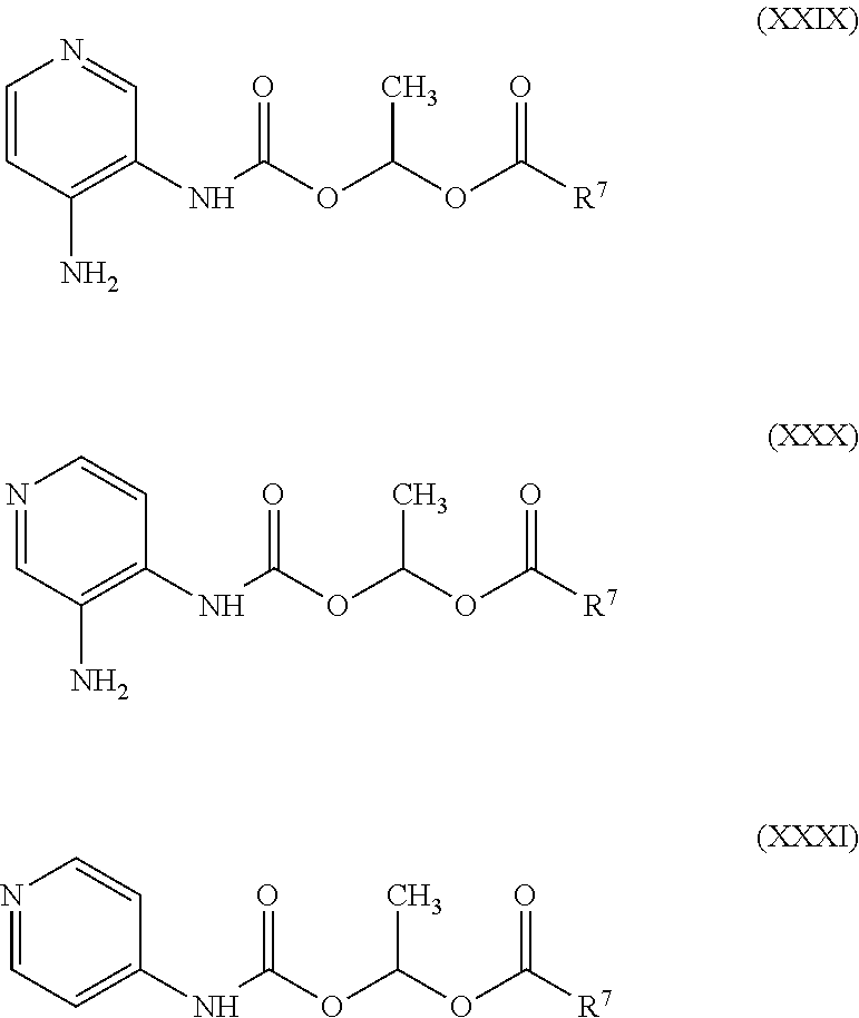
C1=CC(N)=C(NC(OC(OC([R7])=O)C)=O)C=N1.N1=CC(N)=C(NC(OC(OC([R7])=O)C)=O)C=C1.N1=CC=C(NC(OC(OC([R7])=O)C)=O)C=C1
